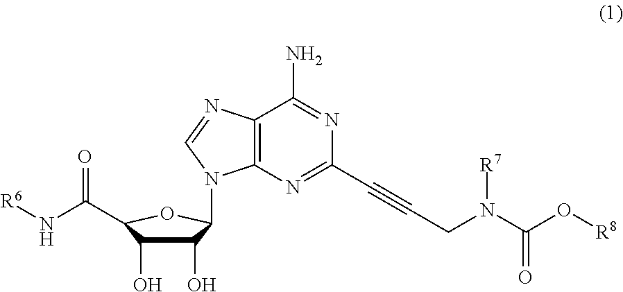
C12=C(N=CN1C1C(O)C(O)C(C(N[R6])=O)O1)C(N)=NC(C#CCN(C(O[R8])=O)[R7])=N2
